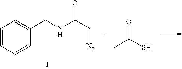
C1=CC=CC(CNC(C=[N2])=O)=C1.CC(S)=O
